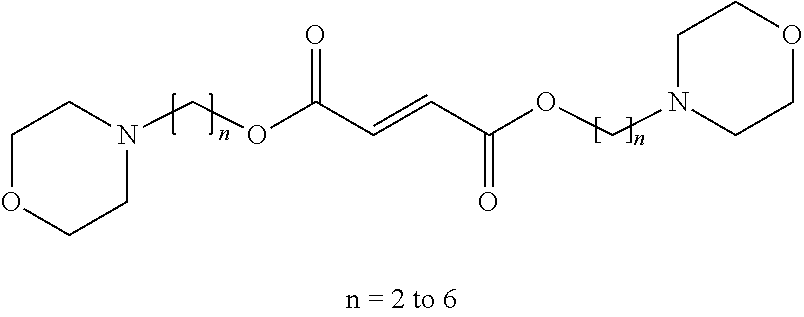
C1OCCN(COC(C=CC(OCN2CCOCC2)=O)=O)C1
